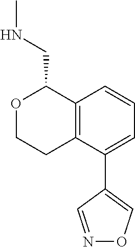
C12=C(C(C3=CON=C3)=CC=C1)CCOC2CNC
